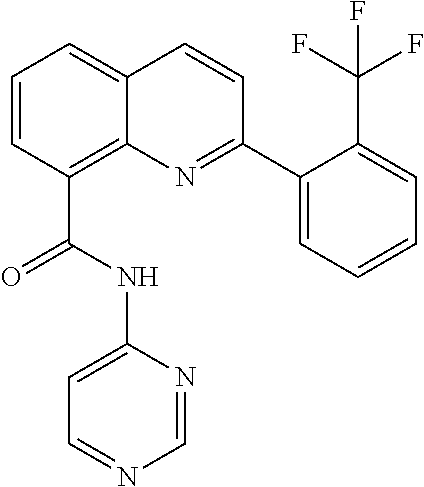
C(C1=C2C(=CC=C1)C=CC(C1=CC=CC=C1C(F)(F)F)=N2)(NC1=CC=NC=N1)=O
